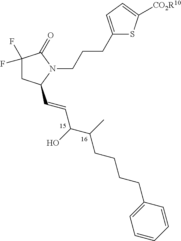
C(CC(C)C(C=CC1CC(F)(F)C(=O)N1CCCC1=CC=C([CO2R10])S1)O)CCC1=CC=CC=C1
